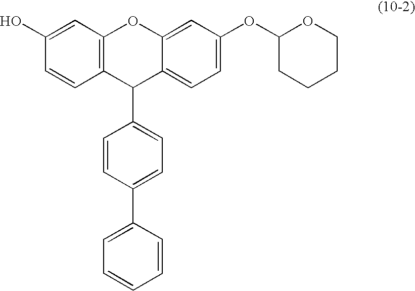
C1=CC2=C(C=C1O)OC1=CC(OC3CCCCO3)=CC=C1C2C1=CC=C(C2=CC=CC=C2)C=C1
